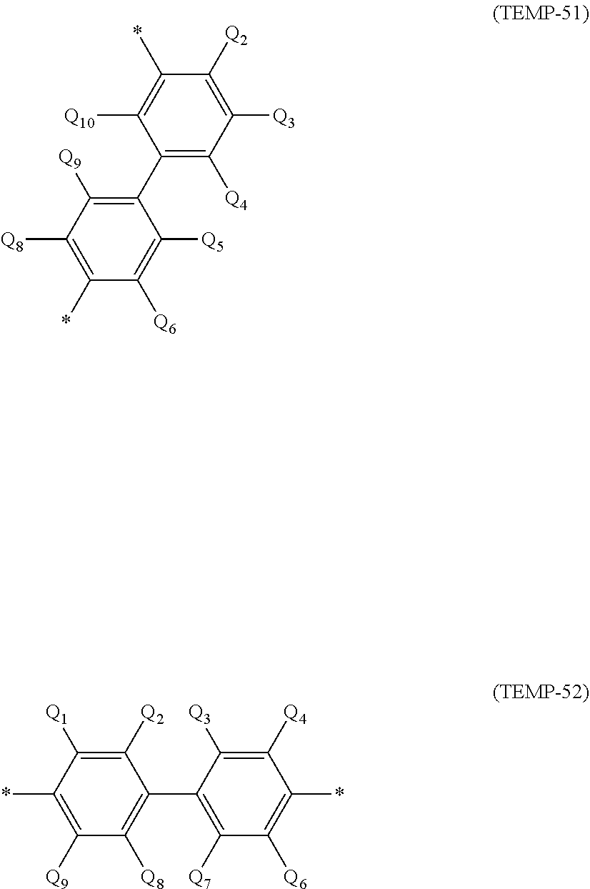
C1(C2=C([Q9])C([Q8])=C(*)C([Q6])=C2[Q5])=C([Q4])C([Q3])=C([Q2])C(*)=C1[Q10].C1([Q9])=C(*)C([Q1])=C([Q2])C(C2=C([Q7])C([Q6])=C(*)C([Q4])=C2[Q3])=C1[Q8]
